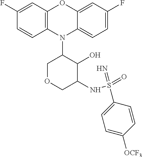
N1(C2COCC(NS(=O)(=N)C3=CC=C([OCF3])C=C3)C2O)C2=C(C=C(F)C=C2)OC2=CC(F)=CC=C12
